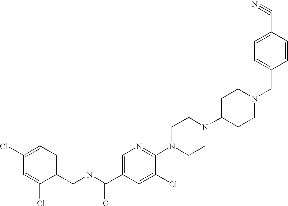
C(N1CCC(N2CCN(C3=NC=C(C(NCC4=CC=C(Cl)C=C4Cl)=O)C=C3Cl)CC2)CC1)C1=CC=C(C#N)C=C1
